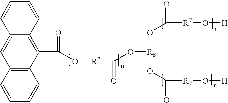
C1(C(=O)O[R7]C(=O)O[R8](OC(=O)[R7]O[H])OC(=O)[R7]O[H])=C2C(=CC3=C1C=CC=C3)C=CC=C2
